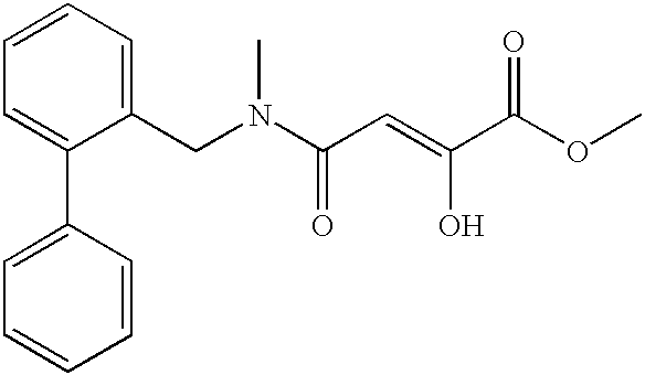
C1=CC=C(C2=CC=CC=C2)C(CN(C(C=C(C(OC)=O)O)=O)C)=C1
